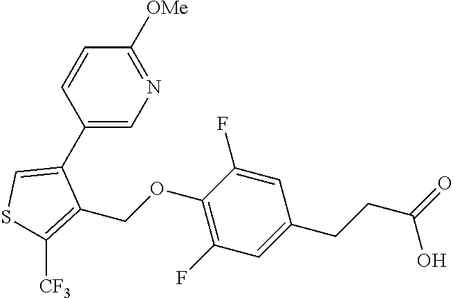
C1(C2=CSC([CF3])=C2COC2=C(F)C=C(CCC(=O)O)C=C2F)=CN=C([OMe])C=C1
